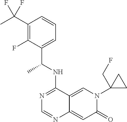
C1(C(C)(F)F)=C(F)C(C(NC2=NC=NC3=CC(=O)N(C4(CF)CC4)C=C23)C)=CC=C1
